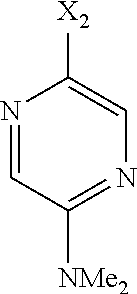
N1=C([NMe2])C=NC([X2])=C1
